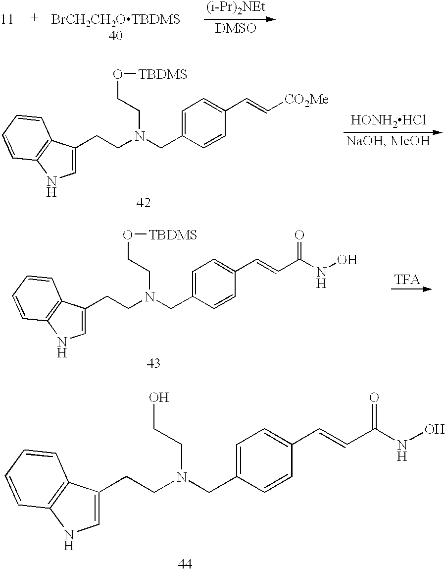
C1(CCN(CC2=CC=C(C=CC([N H]O)=O)C=C2)CCO)=CNC2=C1C=CC=C2.[(i-Pr)2NEt].C1(CCN(CC2=CC=C(C=CC([N H]O)=O)C=C2)CCO[TBDMS])=CNC2=C1C=CC=C2.C1(CCN(CC2=CC=C(C=C[CO2Me])C=C2)CCO[TBDMS])=CNC2=C1C=CC=C2.[HONH2HCl]
